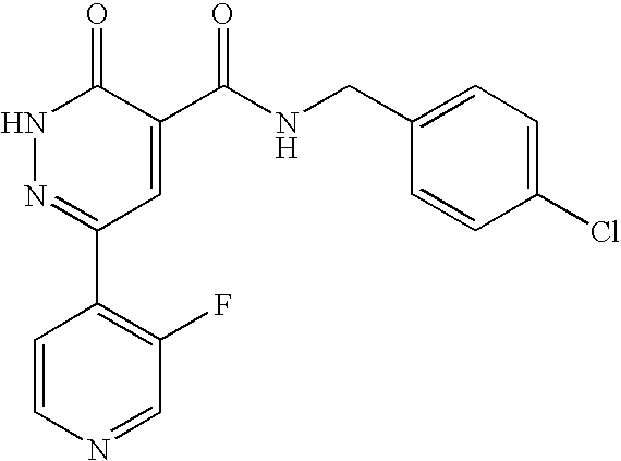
N1N=C(C2=C(F)C=NC=C2)C=C(C(NCC2=CC=C(Cl)C=C2)=O)C1=O
